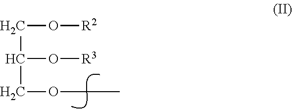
C(CO[R2])(O[R3])COCC
